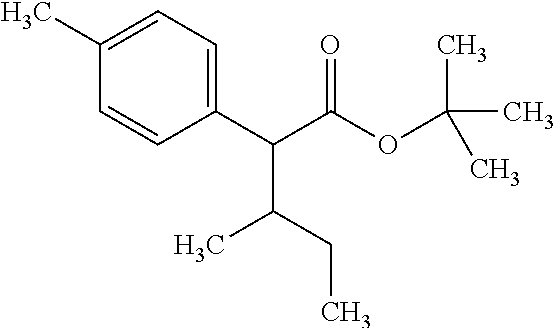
C1(C(C(OC(C)(C)C)=O)C(CC)C)=CC=C(C)C=C1
